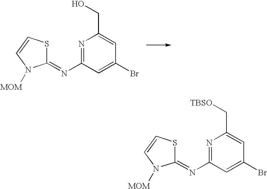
N1=C(N=C2SC=CN2[MOM])C=C(Br)C=C1CO.N1=C(N=C2SC=CN2[MOM])C=C(Br)C=C1C[TBSO]
